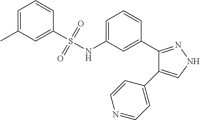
N(C1=CC=CC(C2=NNC=C2C2=CC=NC=C2)=C1)S(=O)(=O)C1=CC(C)=CC=C1
